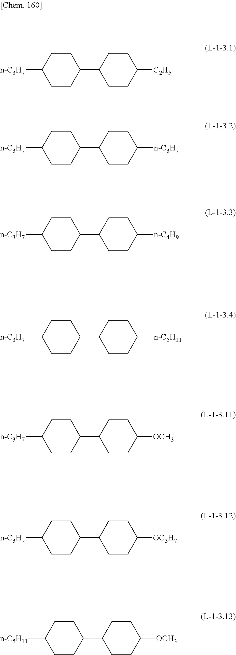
[n-C3H7]C1CCC(C2CCC([C2H5])CC2)CC1.[n-C3H7]C1CCC(C2CCC([n-C3H7])CC2)CC1.[n-C3H7]C1CCC(C2CCC([n-C4H9])CC2)CC1.[n-C3H7]C1CCC(C2CCC([n-C5H11])CC2)CC1.[n-C3H7]C1CCC(C2CCC([OCH3])CC2)CC1.[n-C3H7]C1CCC(C2CCC([OC3H7])CC2)CC1.[n-C5H11]C1CCC(C2CCC([OCH3])CC2)CC1
